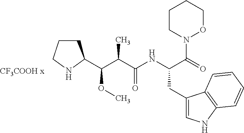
C1(C(C(C(NC(C(=O)N2OCCCC2)CC2=CNC3=C2C=CC=C3)=O)C)OC)CCCN1
